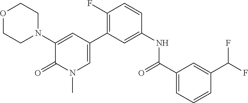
O1CCN(C2=CC(C3=C(F)C=CC(NC(=O)C4=CC=CC(C(F)F)=C4)=C3)=CN(C)C2=O)CC1
